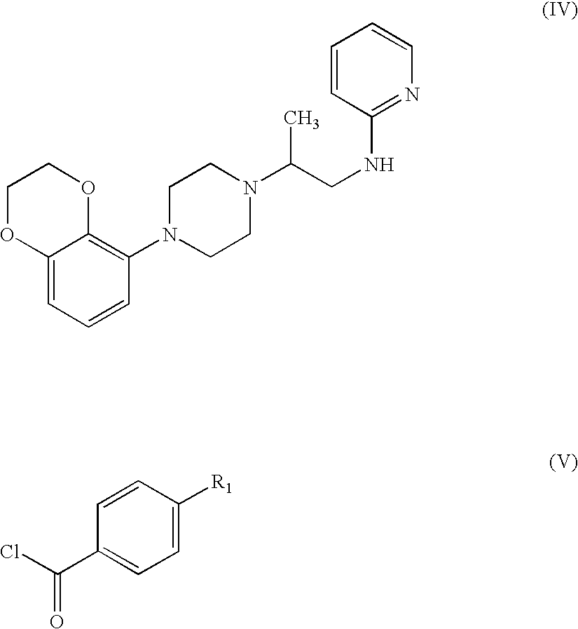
C12=CC=CC(N3CCN(C(CNC4=NC=CC=C4)C)CC3)=C1OCCO2.C1=CC(C(Cl)=O)=CC=C1[R1]
